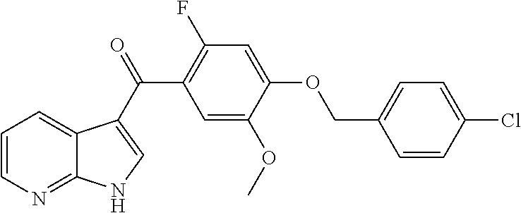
C1=CN=C2C(=C1)C(C(=O)C1=C(F)C=C(OCC3=CC=C(Cl)C=C3)C(OC)=C1)=CN2
